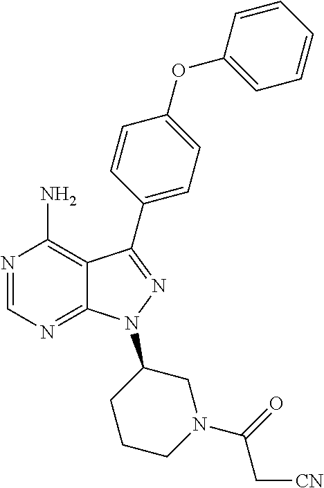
N1=CN=C2C(=C1N)C(C1=CC=C(OC3=CC=CC=C3)C=C1)=NN2C1CCCN(C(=O)C[CN])C1
